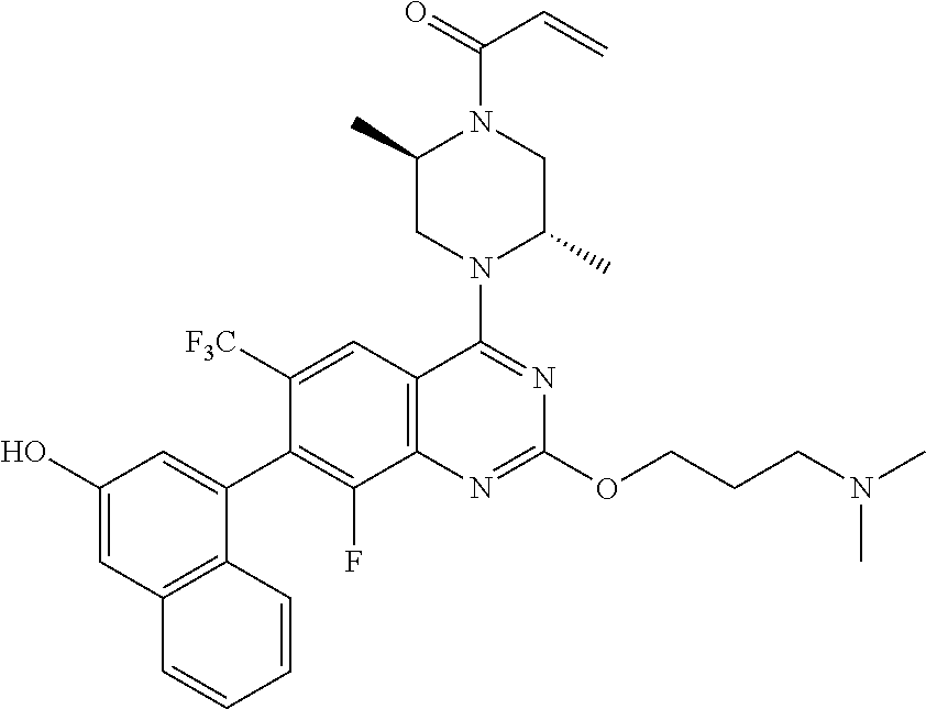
C1(O)=CC2=C(C(C3=C(F)C4=C(C=C3[F3C])C(N3C(C)CN(C(=O)C=C)C(C)C3)=NC(OCCCN(C)C)=N4)=C1)C=CC=C2
